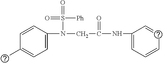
C1=C(N(S(=O)([Ph])=O)CC(=O)NC2=CC=CN=C2)C=CC(C)=C1
